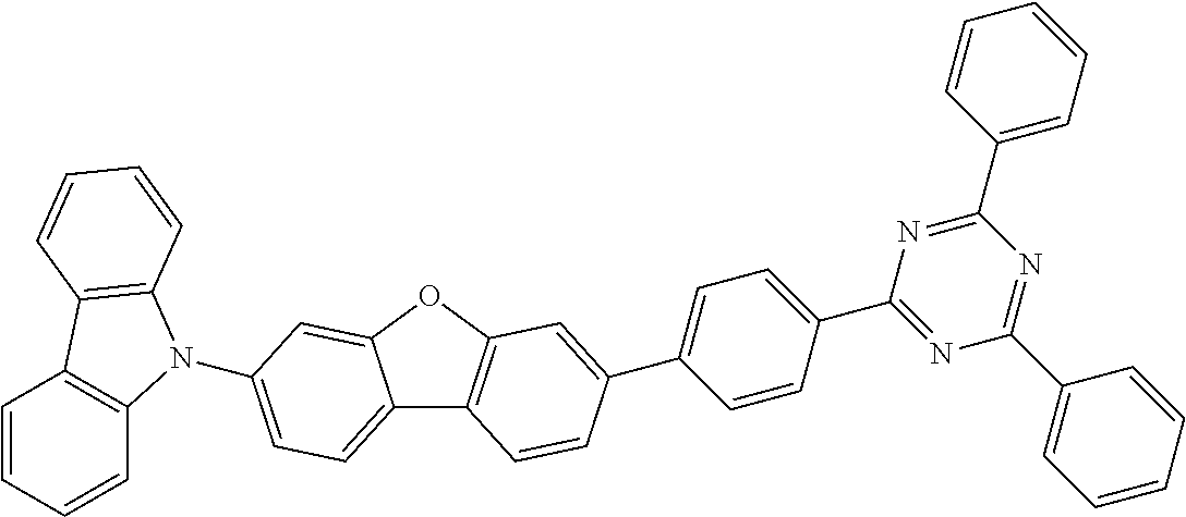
C12=CC=C(N3C4=C(C=CC=C4)C4=C3C=CC=C4)C=C1OC1=C2C=CC(C2=CC=C(C3=NC(C4=CC=CC=C4)=NC(C4=CC=CC=C4)=N3)C=C2)=C1
